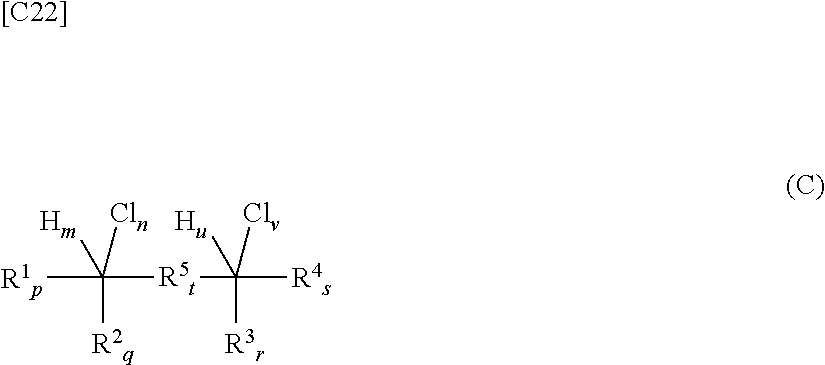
[[C22]].[R1p]C([R5t]C([R4s])([Hu])([R3r])[Clv])([Hm])([R2q])[Cln]
